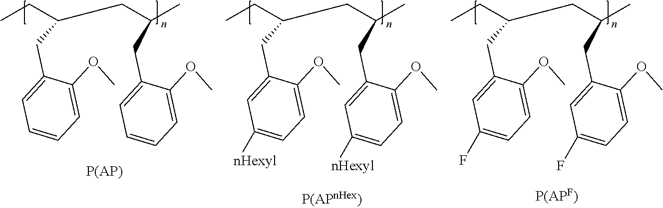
CCC(CC(C)CC1=CC=CC=C1OC)CC1=CC=CC=C1OC.CCC(CC(C)CC1=CC([nHexyl])=CC=C1OC)CC1=CC([nHexyl])=CC=C1OC.CCC(CC(C)CC1=CC(F)=CC=C1OC)CC1=CC(F)=CC=C1OC
